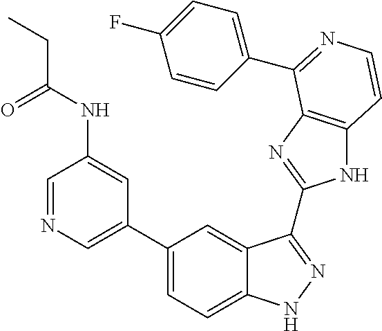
C1(C2=CN=CC(NC(=O)CC)=C2)=CC=C2C(=C1)C(C1=NC3=C(N1)C=CN=C3C1=CC=C(F)C=C1)=NN2
